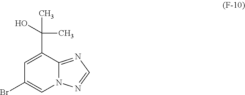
C1=C(C(O)(C)C)C2=NC=NN2C=C1Br
